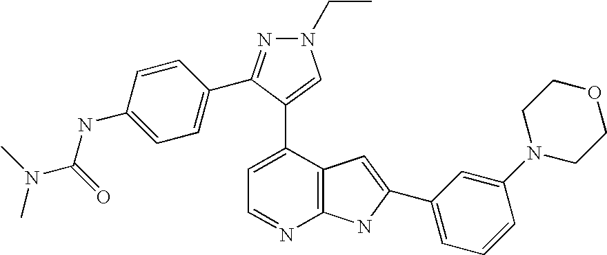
C1=C(C2=CN(CC)N=C2C2=CC=C(NC(N(C)C)=O)C=C2)C2=C(N=C1)NC(C1=CC=CC(N3CCOCC3)=C1)=C2
